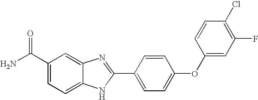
C1(C(N)=O)=CC=C2C(=C1)N=C(C1=CC=C(OC3=CC(F)=C(Cl)C=C3)C=C1)N2
